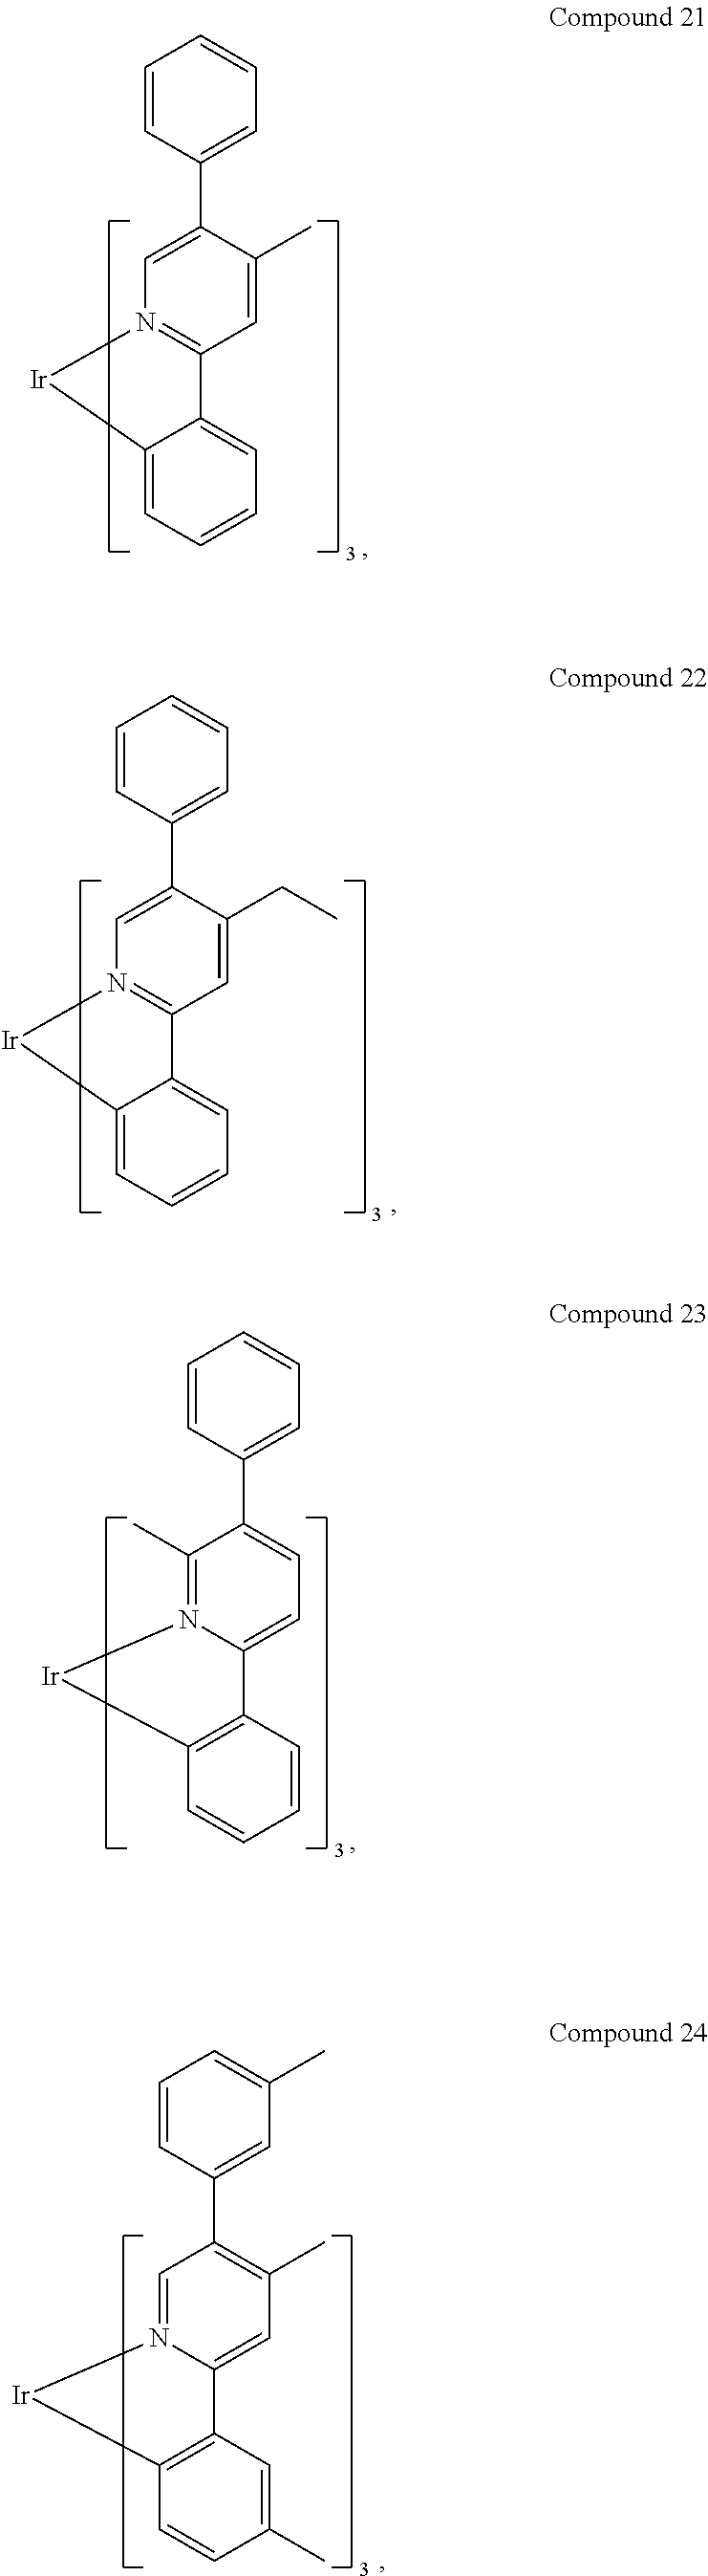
C1=CC(C2=CN3=C(C=C2C)C2=CC=CC=C2[Ir]3)=CC=C1.C1=CC(C2=CN3=C(C=C2CC)C2=CC=CC=C2[Ir]3)=CC=C1.C1=CC(C2=CC=C3N(=C2C)[Ir]C2=C3C=CC=C2)=CC=C1.C1=CC(C2=C(C)C=C3N(=C2)[Ir]C2=C3C=C(C)C=C2)=CC(C)=C1
